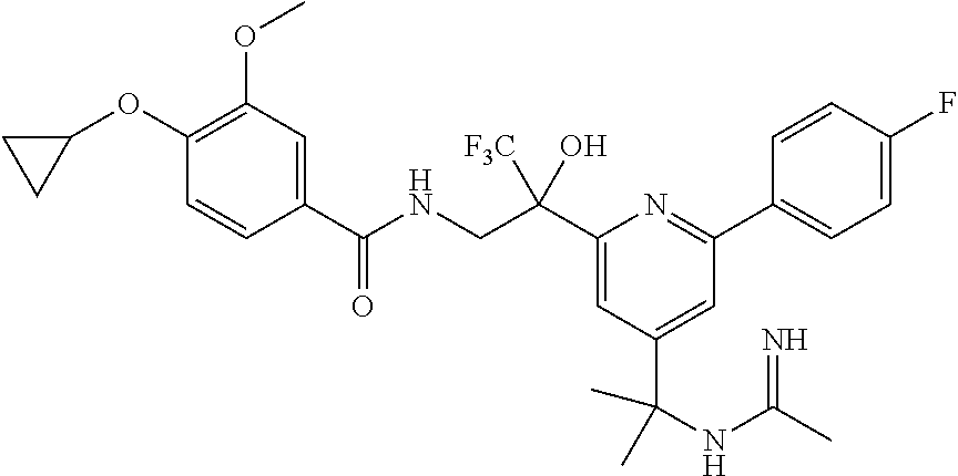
C1(C(CNC(C2=CC(OC)=C(OC3CC3)C=C2)=O)([F3C])O)=CC(C(NC(C)=N)(C)C)=CC(C2=CC=C(F)C=C2)=N1
